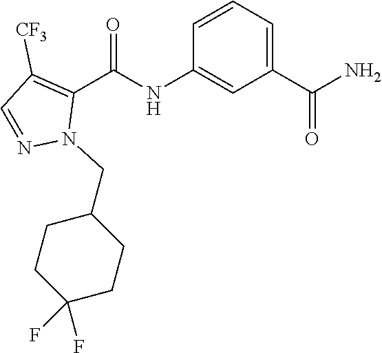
O=C(NC1=CC(C(N)=O)=CC=C1)C1=C([CF3])C=NN1CC1CCC(F)(F)CC1
